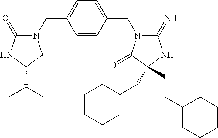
C1(=N)N(CC2=CC=C(CN3C(=O)NC(C(C)C)C3)C=C2)C(=O)C(CCC2CCCCC2)(CC2CCCCC2)N1
